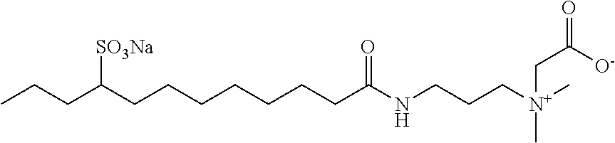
C(CCCCCCC(NCCC[N+](CC(=O)[O-])(C)C)=O)C(CCC)[SO3Na]
